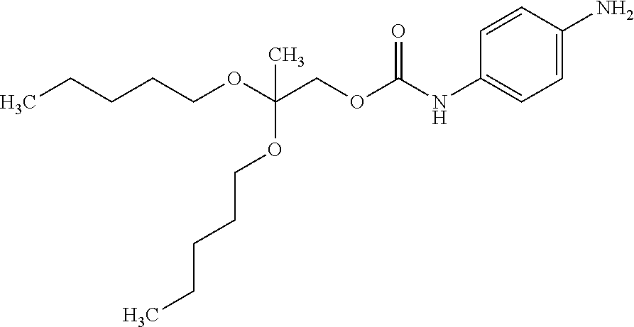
C1=C(N)C=CC(NC(OCC(OCCCCC)(OCCCCC)C)=O)=C1
